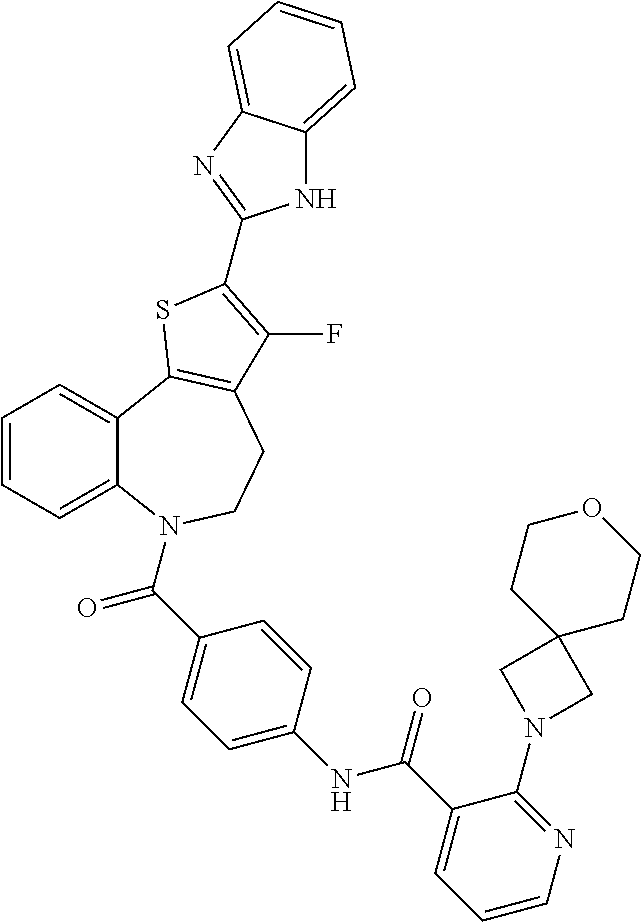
C1=CC=C2C(=C1)C1=C(CCN2C(=O)C2=CC=C(NC(=O)C3=CC=CN=C3N3CC4(C3)CCOCC4)C=C2)C(F)=C(C2=NC3=CC=CC=C3N2)S1
